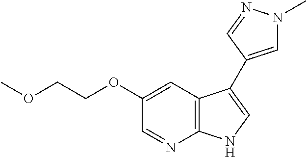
C1=NC2=C(C=C1OCCOC)C(C1=CN(C)N=C1)=CN2
